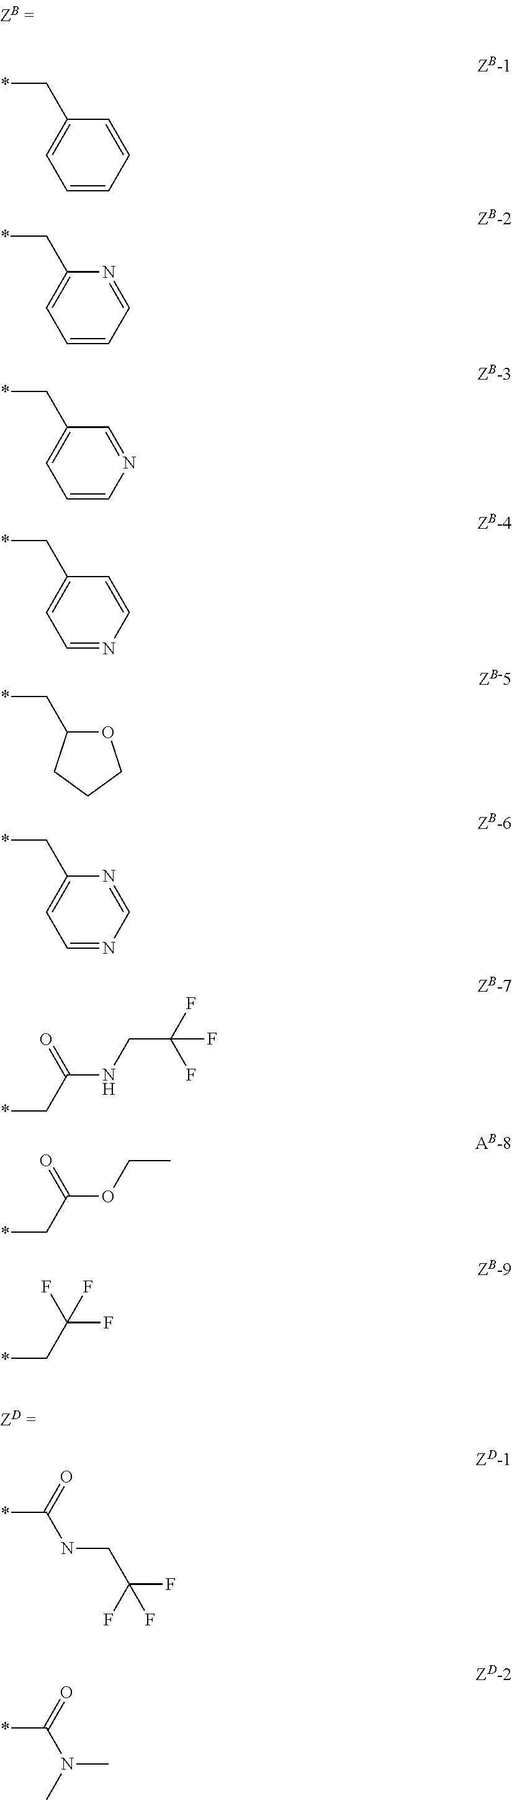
C1=CC=CC(C*)=C1.C1=CC=NC(C*)=C1.C1=CN=CC(C*)=C1.C1=NC=CC(C*)=C1.O1C(C*)CCC1.C1=NC=NC(C*)=C1.N(C(C*)=O)CC(F)(F)F.C(*)C(OCC)=O.C(*)C(F)(F)F.C(*)(=O)NCC(F)(F)F.C(*)(=O)N(C)C
